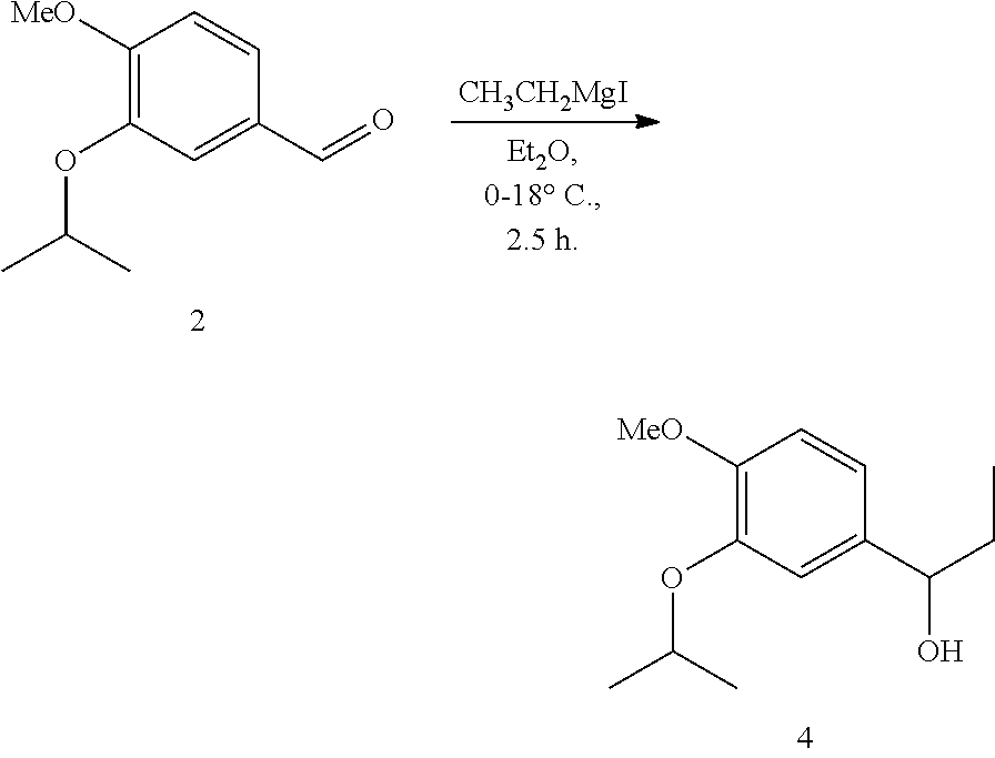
C1([MeO])=C(OC(C)C)C=C(C(CC)O)C=C1.[CH3CH2MgI].C1([MeO])=C(OC(C)C)C=C(C=O)C=C1
